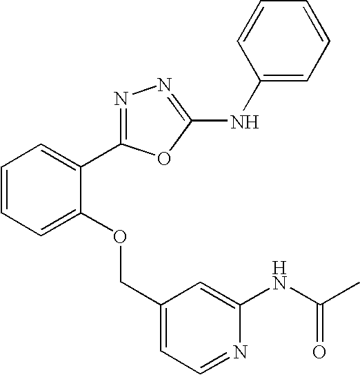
C1(COC2=CC=CC=C2C2=NN=C(NC3=CC=CC=C3)O2)=CC=NC(NC(C)=O)=C1
